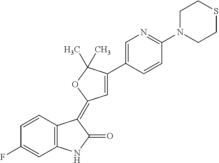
C1=CC2=C(C=C1F)NC(=O)C2=C1C=C(C2=CN=C(N3CCSCC3)C=C2)C(C)(C)O1
